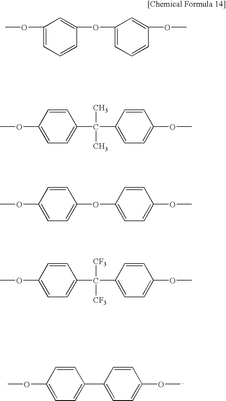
C1=CC(OC)=CC=C1C1=CC=C(OC)C=C1.C1(OC)=CC=CC(OC2=CC=CC(OC)=C2)=C1.C1=CC(OC)=CC=C1C(C1=CC=C(OC)C=C1)(C)C.C1=CC(OC)=CC=C1OC1=CC=C(OC)C=C1.C1=CC(OC)=CC=C1C(C1=CC=C(OC)C=C1)([CF3])[CF3]
